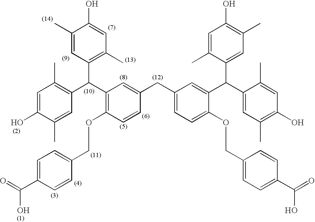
C1=C(C(=O)O)C=CC(COC2=C(C(C3=C(C)C=C(O)C(C)=C3)C3=C(C)C=C(O)C(C)=C3)C=C(CC3=CC=C(OCC4=CC=C(C(=O)O)C=C4)C(C(C4=CC(C)=C(O)C=C4C)C4=CC(C)=C(O)C=C4C)=C3)C=C2)=C1
